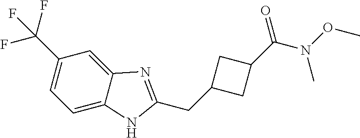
C(C1CC(C(N(OC)C)=O)C1)C1=NC2=CC(C(F)(F)F)=CC=C2N1
